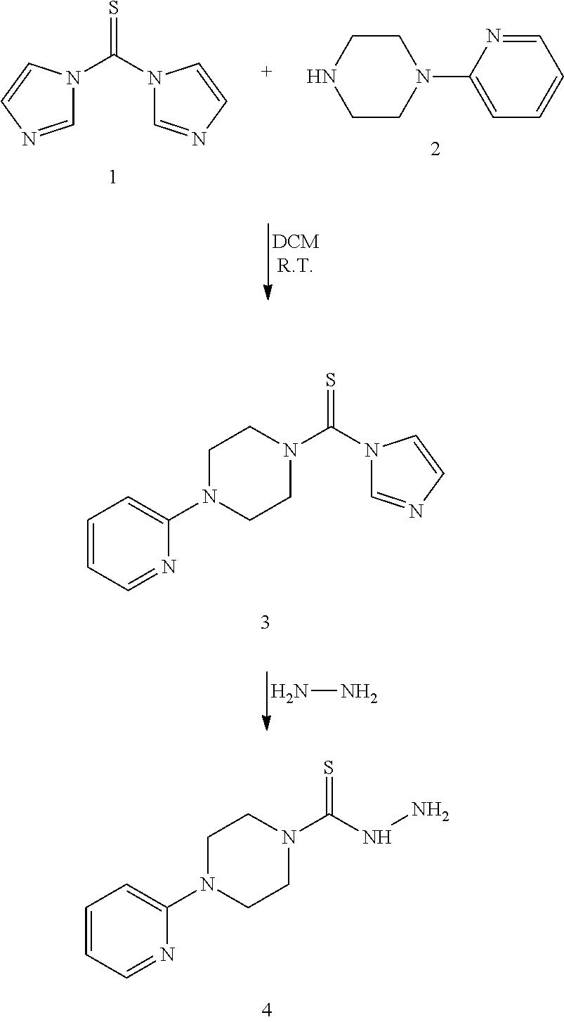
N(C(N1CCN(C2=CC=CC=N2)CC1)=S)N.NN.N1(C(N2CCN(C3=CC=CC=N3)CC2)=S)C=NC=C1.N1(C(N2C=NC=C2)=S)C=NC=C1.C1CNCCN1C1=CC=CC=N1
